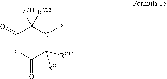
C1(=O)OC(=O)C([RC13])([RC14])N(P)C1([RC11])[RC12]
